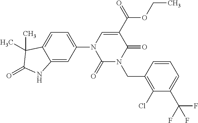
C1(=O)N(CC2=C(Cl)C(C(F)(F)F)=CC=C2)C(=O)C(C(OCC)=O)=CN1C1=CC=C2C(=C1)NC(=O)C2(C)C
